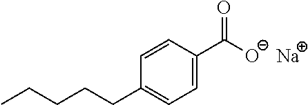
[Na].C1=CC(C([O-])=O)=CC=C1CCCCC
